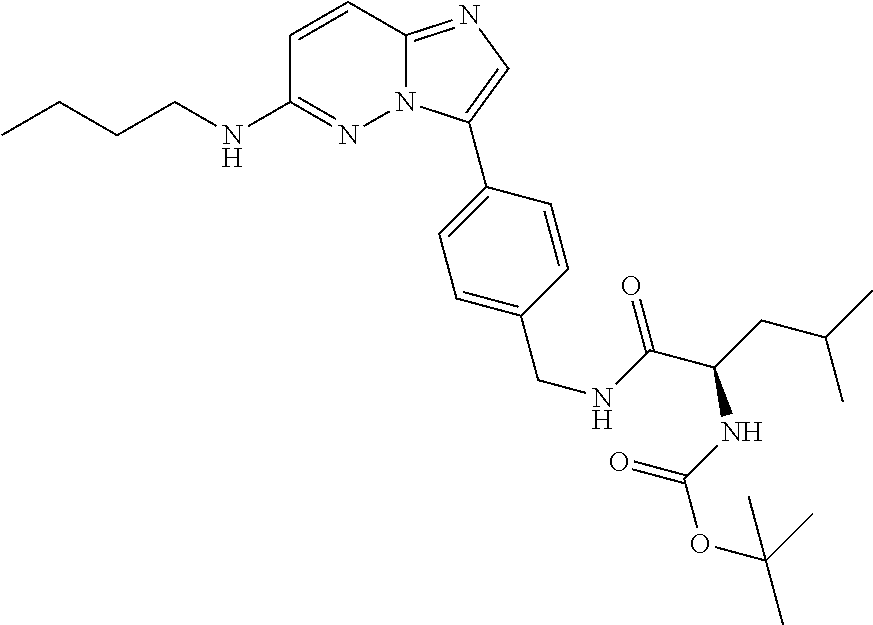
C1=CC2=NC=C(C3=CC=C(CNC(=O)C(CC(C)C)NC(OC(C)(C)C)=O)C=C3)N2N=C1NCCCC
